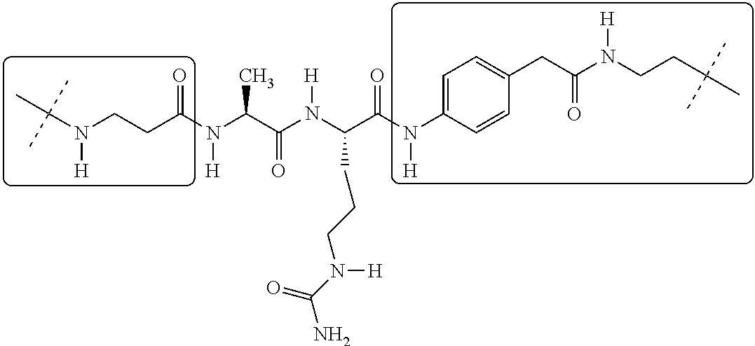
C(N(CCC(N(C(C(N(C(C(N(C1=CC=C(CC(N(CCC(C)(C)C)[H])=O)C=C1)[H])=O)CCCN(C(=O)N)[H])[H])=O)C)[H])=O)[H])(C)(C)C
